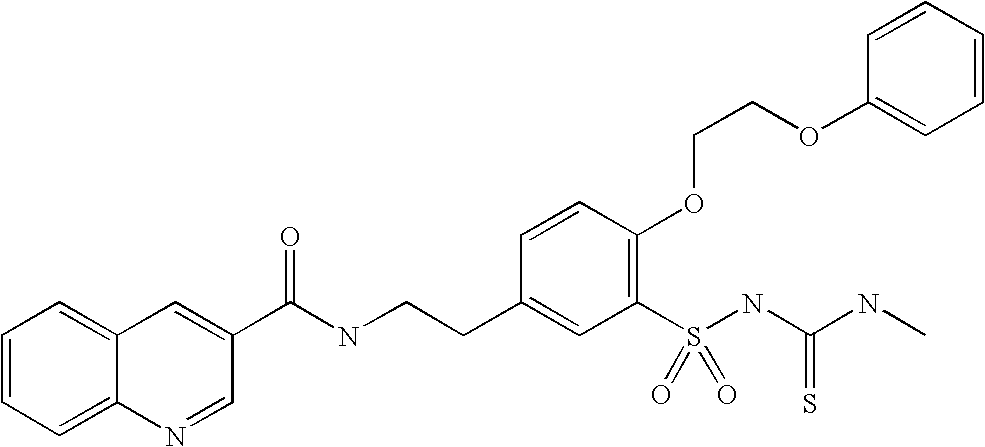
C12=CC=CC=C1N=CC(C(=O)NCCC1=CC(S(NC(NC)=S)(=O)=O)=C(OCCOC3=CC=CC=C3)C=C1)=C2
